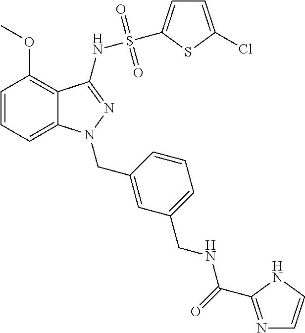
C1=CC=C2C(=C1OC)C(NS(=O)(=O)C1=CC=C(Cl)S1)=NN2CC1=CC(CNC(=O)C2=NC=CN2)=CC=C1
